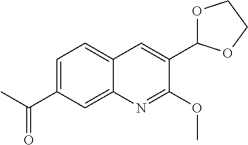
C1=C(C(C)=O)C=C2C(=C1)C=C(C1OCCO1)C(OC)=N2
